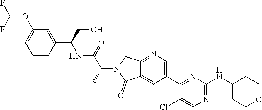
C12=CC(C3=NC(NC4CCOCC4)=NC=C3Cl)=CN=C1CN(C(C(NC(C1=CC(OC(F)F)=CC=C1)CO)=O)C)C2=O
